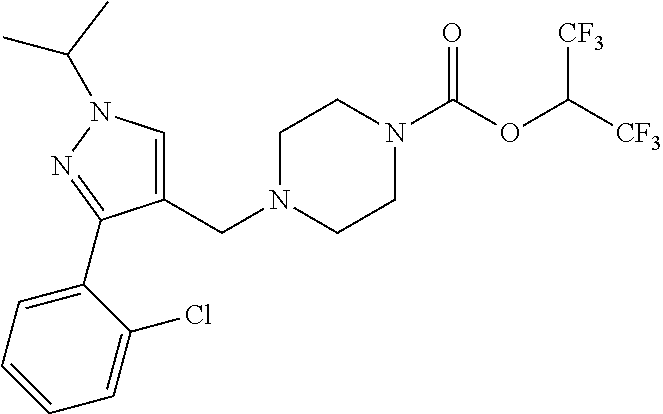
C1N(CC2=CN(C(C)C)N=C2C2=CC=CC=C2Cl)CCN(C(OC([CF3])[CF3])=O)C1
